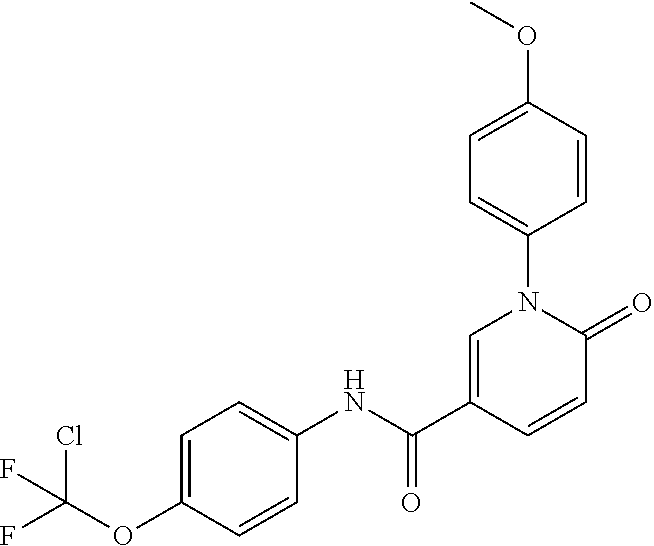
C1=C(C(NC2=CC=C(OC(F)(Cl)F)C=C2)=O)C=CC(=O)N1C1=CC=C(OC)C=C1
